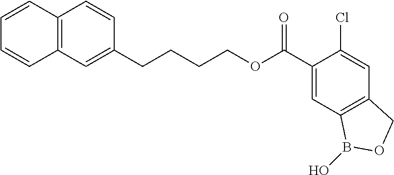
C12=C(C=C(CCCCOC(C3=CC4=C(C=C3Cl)COB4O)=O)C=C1)C=CC=C2
